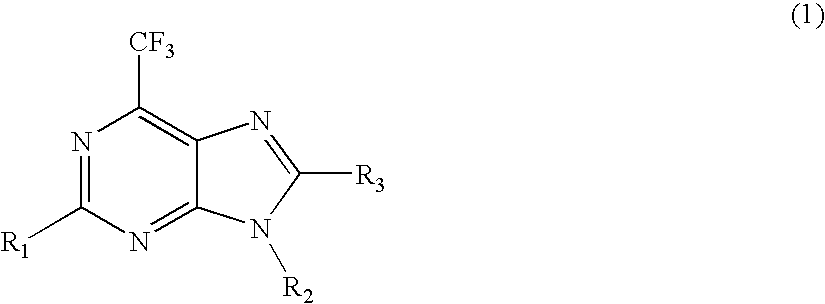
N1=C([R1])N=C2C(=C1[CF3])N=C([R3])N2[R2]
